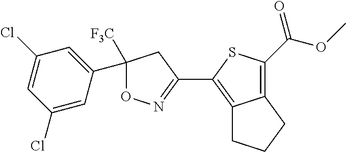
C12=C(C(=O)OC)SC(C3=NOC([F3C])(C4=CC(Cl)=CC(Cl)=C4)C3)=C1CCC2
